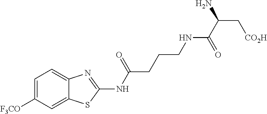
C1=C([F3CO])C=C2C(=C1)N=C(NC(CCCNC(C(C[CO2H])N)=O)=O)S2
